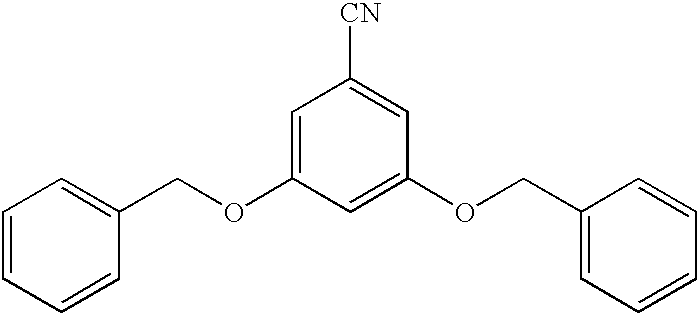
C1=C(OCC2=CC=CC=C2)C=C(OCC2=CC=CC=C2)C=C1[CN]
